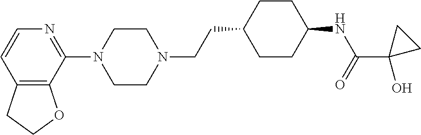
N1=C(N2CCN(CCC3CCC(NC(=O)C4(O)CC4)CC3)CC2)C2=C(C=C1)CCO2
